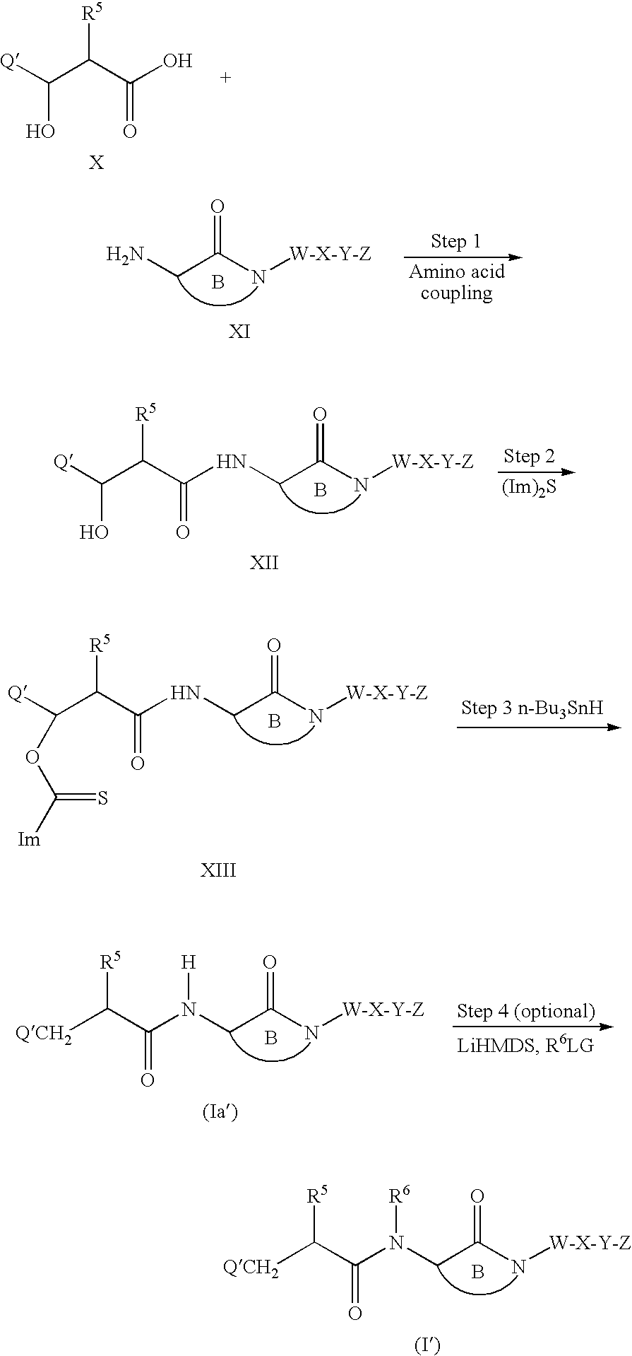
[Q]C(C(C(O)=O)[R5])O.O=C(CN)N[W-X-Y-Z].B.O=C(CNC(C([R5])C(O)[Q])=O)N[W-X-Y-Z].B.[(Im)2S].O=C(CNC(C([R5])C([Q])OC(=S)[Im])=O)N[W-X-Y-Z].B.B.O=C(CN(C(C([R5])[QCH2])=O)[R6])N[W-X-Y-Z].B.O=C(CN(C(C([R5])[QCH2])=O)[H])N[W-X-Y-Z]
